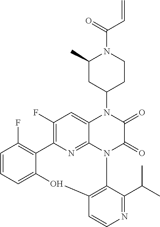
C12=C(C=CN=C1C(C)C)OC1=CC=CC(F)=C1C1=C(F)C=C3N(C4CC(C)N(C(C=C)=O)CC4)C(=O)C(=O)N2C3=N1
